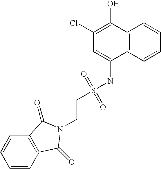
C12=C(C=CC=C1)C(NS(=O)(=O)CCN1C(=O)C3=C(C=CC=C3)C1=O)=CC(Cl)=C2O
